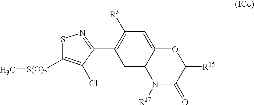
C1([R3])=C(C2=NSC([S(O)2]C)=C2Cl)C=C2C(=C1)OC([R15])C(=O)N2[R17]
